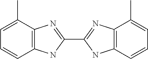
C1(C)=CC=CC2=C1N=C(C1=NC3=C(N1)C=CC=C3C)N2
